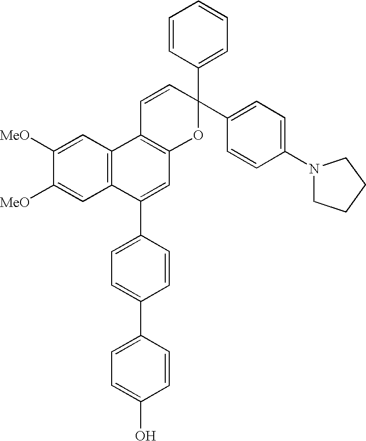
C1([MeO])=CC2=C(C=C1[MeO])C1=C(C=C2C2=CC=C(C3=CC=C(O)C=C3)C=C2)OC(C2=CC=CC=C2)(C2=CC=C(N3CCCC3)C=C2)C=C1
